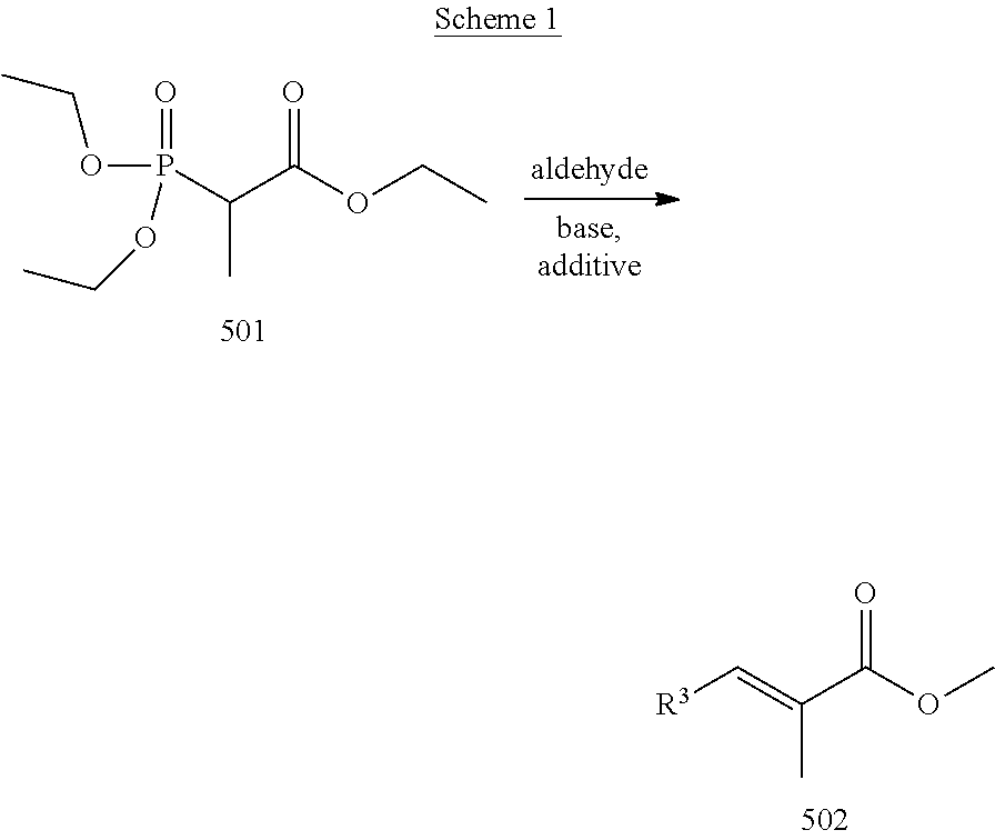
C(C)(P(OCC)(=O)OCC)C(OCC)=O.C(C)(=C[R3])C(OC)=O
